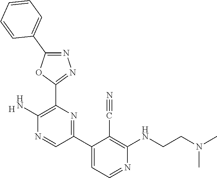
[H].C1(N)=C(C2=NN=C(C3=CC=CC=C3)O2)N=C(C2=CC=NC(NCCN(C)C)=C2C#N)C=N1
